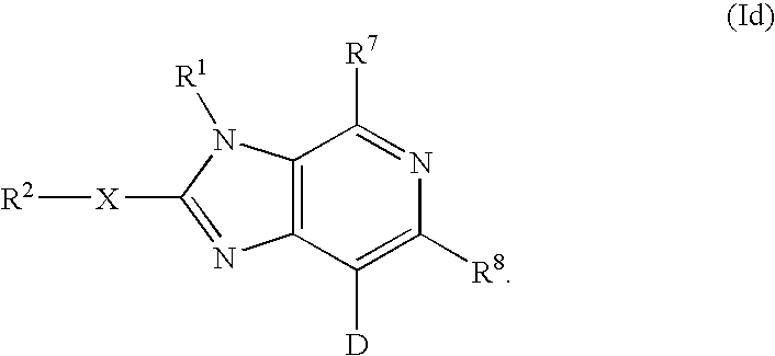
[R2][X]C1=NC2=C(N1[R1])C([R7])=NC([R8])=C2[D]
